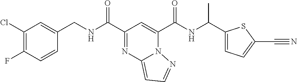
C1(Cl)=C(F)C=CC(CNC(C2=NC3=CC=NN3C(C(NC(C)C3=CC=C(C#N)S3)=O)=C2)=O)=C1
